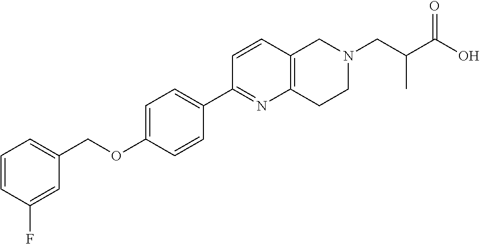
C1=CC(F)=CC(COC2=CC=C(C3=NC4=C(C=C3)CN(CC(C(O)=O)C)CC4)C=C2)=C1
